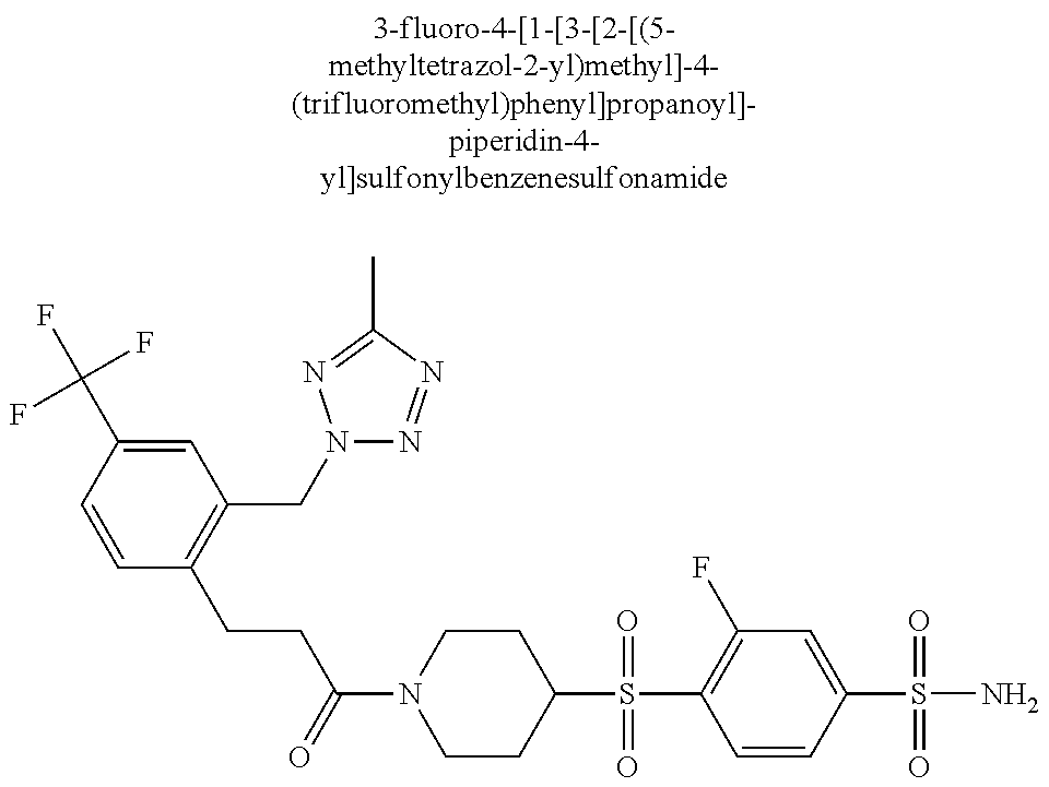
C1=CC(C(F)(F)F)=CC(CN2N=NC(C)=N2)=C1CCC(N1CCC(S(=O)(=O)C2=C(F)C=C(S(=O)(=O)N)C=C2)CC1)=O
